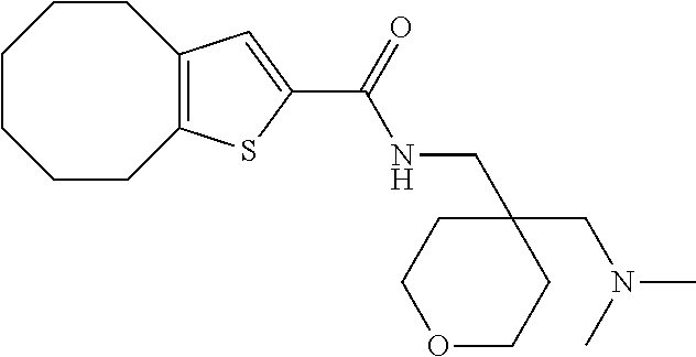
C1CCCC2=C(CC1)C=C(C(NCC1(CN(C)C)CCOCC1)=O)S2
